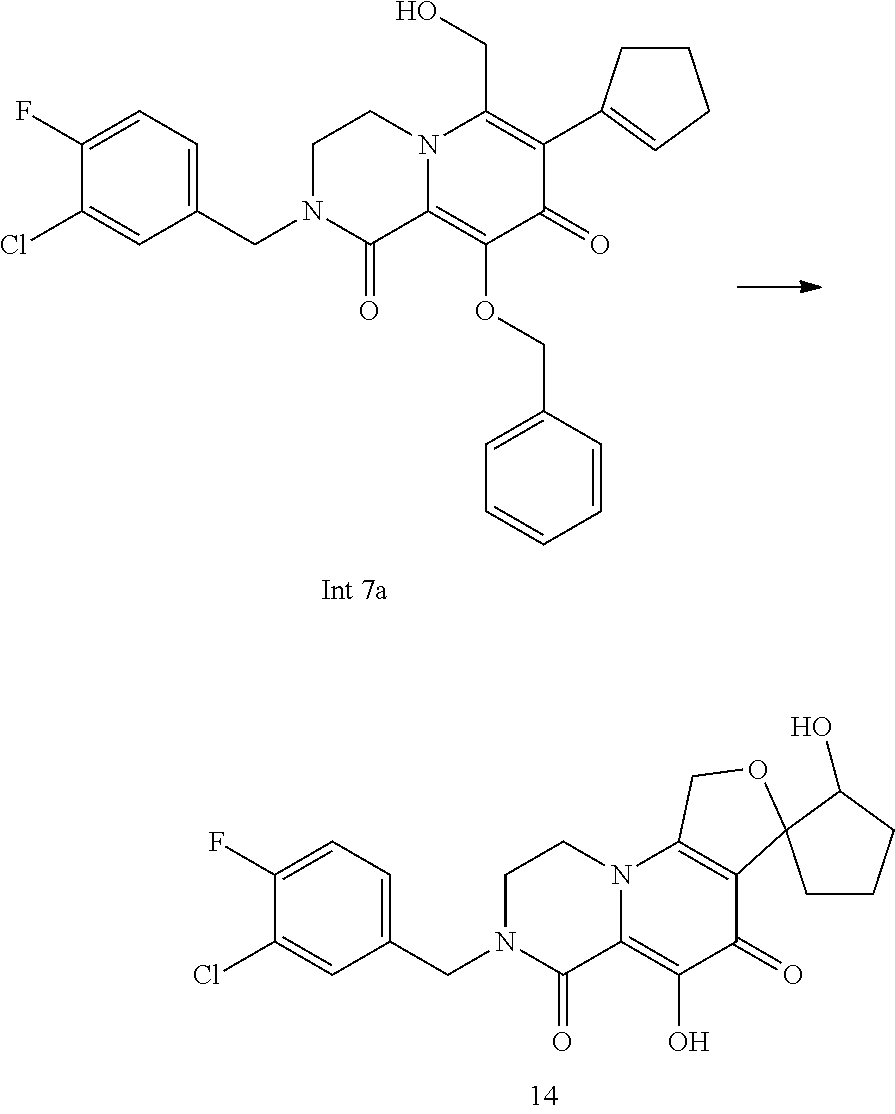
C1(CN2C(=O)C3=C(O)C(=O)C4=C(N3CC2)COC42CCCC2O)=CC=C(F)C(Cl)=C1.C1(CN2C(=O)C3=C(OCC4=CC=CC=C4)C(=O)C(C4=CCCC4)=C(CO)N3CC2)=CC=C(F)C(Cl)=C1
